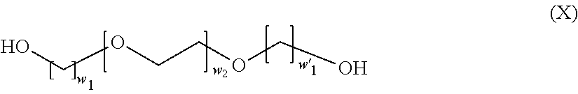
OCOCCOCO
